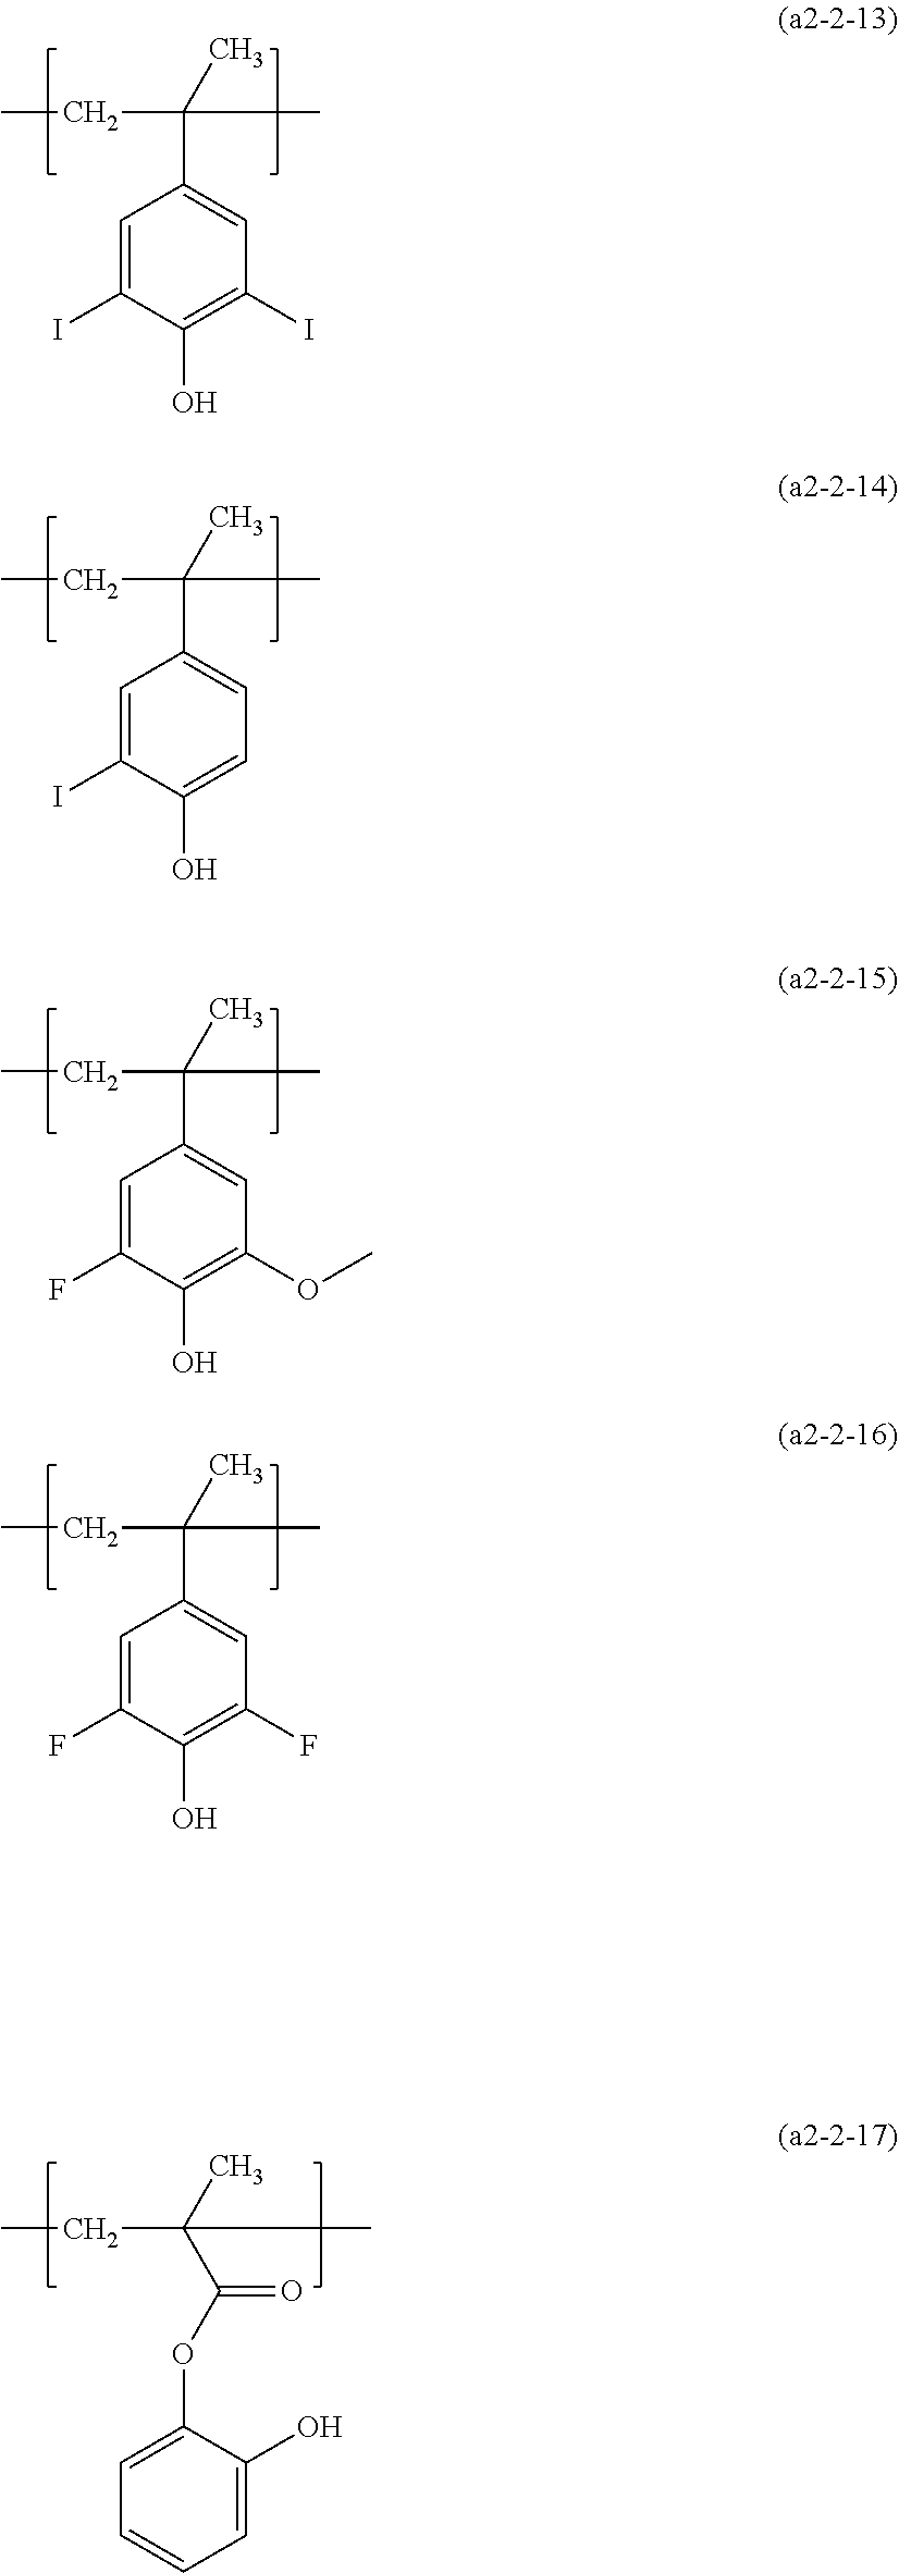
CC(C1=CC=C(O)C(I)=C1)(C)CC.CC(C1=CC(OC)=C(O)C(F)=C1)(C)CC.CC(C1=CC(F)=C(O)C(F)=C1)(C)CC.CC(C1=CC(I)=C(O)C(I)=C1)(C)CC.CC(C(OC1=CC=CC=C1O)=O)(C)CC
